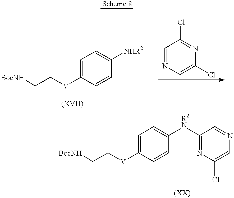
[BocNH]CC[V]C1=CC=C([NHR2])C=C1.C1=NC=C(Cl)N=C1Cl.[BocNH]CC[V]C1=CC=C([R2N]C2=NC(Cl)=CN=C2)C=C1
